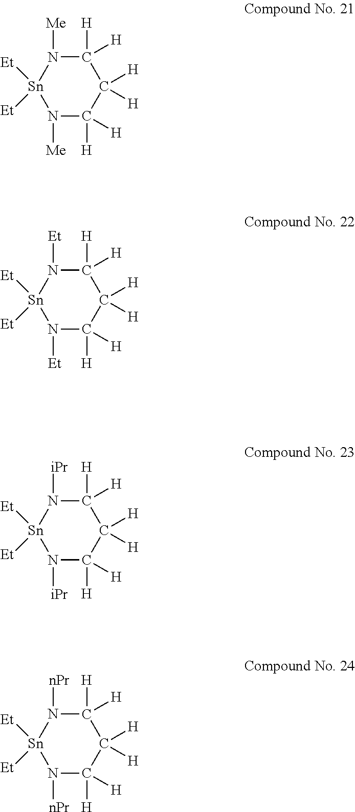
[Et][Sn]1([Et])N([Me])C([H])([H])C([H])([H])C([H])([H])N1[Me].[Et][Sn]1([Et])N([Et])C([H])([H])C([H])([H])C([H])([H])N1[Et].[Et][Sn]1([Et])N([iPr])C([H])([H])C([H])([H])C([H])([H])N1[iPr].[Et][Sn]1([Et])N([nPr])C([H])([H])C([H])([H])C([H])([H])N1[nPr]
